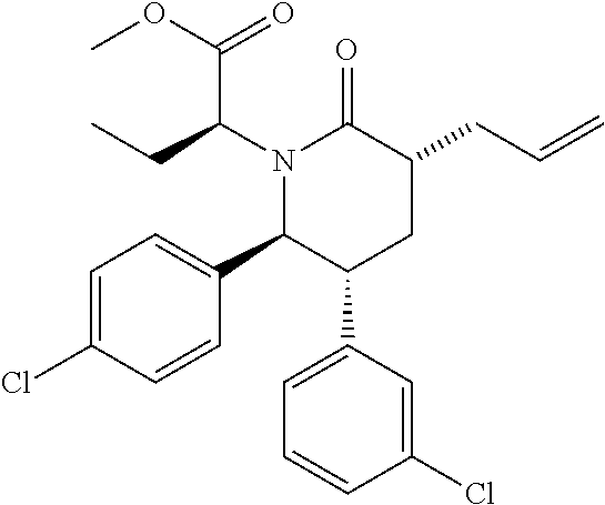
C1=C(Cl)C=CC(C2C(C3=CC=CC(Cl)=C3)CC(CC=C)C(=O)N2C(CC)C(=O)OC)=C1
